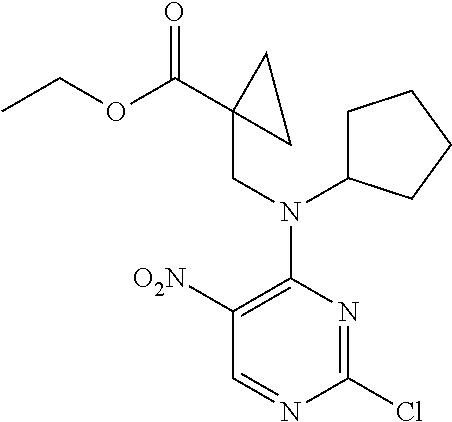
C1(Cl)=NC(N(CC2(C(=O)OCC)CC2)C2CCCC2)=C([O2N])C=N1
